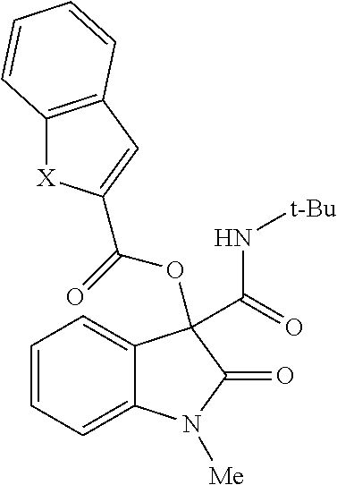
C(=O)(OC1(C(=O)N[t-Bu])C2=CC=CC=C2N([Me])C1=O)C1=CC2=C([X]1)C=CC=C2
